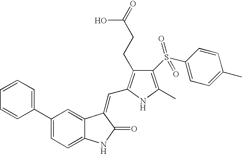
C1(C2=CC=CC=C2)=CC=C2C(=C1)C(=CC1=C(CCC(=O)O)C(S(C3=CC=C(C)C=C3)(=O)=O)=C(C)N1)C(=O)N2
